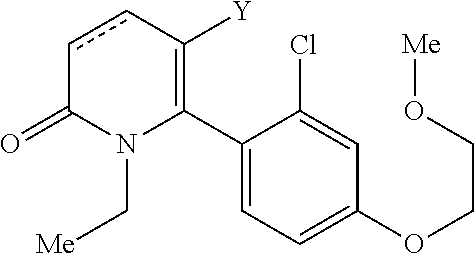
C1(C2=C([Y])ccC(=O)N2C[Me])=CC=C(OCCO[Me])C=C1Cl
